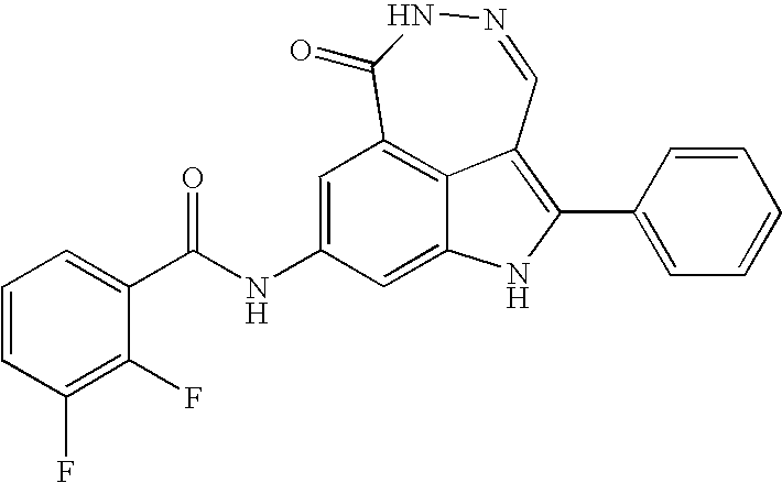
N1=CC2=C(C3=CC=CC=C3)NC3=CC(NC(C4=CC=CC(F)=C4F)=O)=CC(=C23)C(=O)N1
